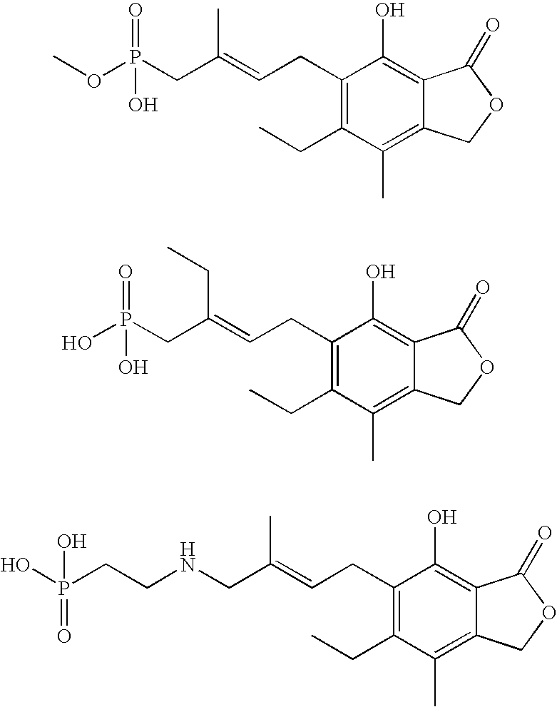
COP(CC(=CCC1=C(CC)C(C)=C2C(=C1O)C(=O)OC2)C)(=O)O.OP(CC(=CCC1=C(CC)C(C)=C2C(=C1O)C(=O)OC2)CC)(=O)O.C(NCC(=CCC1=C(CC)C(C)=C2C(=C1O)C(=O)OC2)C)CP(O)(O)=O
